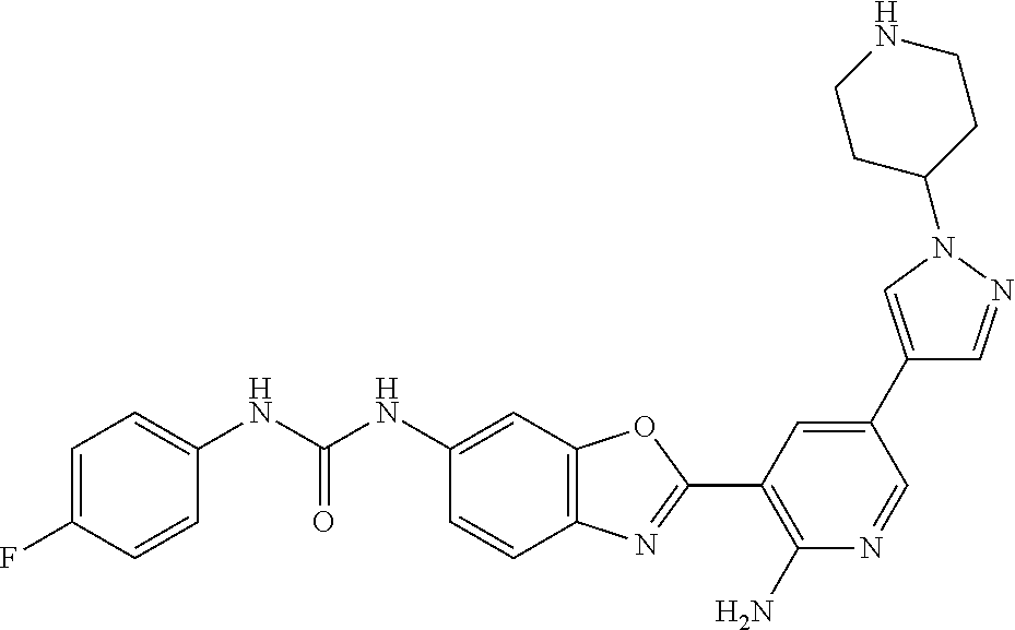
C1=C(F)C=CC(NC(NC2=CC3=C(C=C2)N=C(C2=C(N)N=CC(C4=CN(C5CCNCC5)N=C4)=C2)O3)=O)=C1
